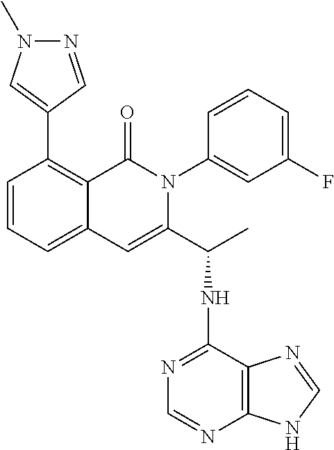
C1=CC=C2C(=C1C1=CN(C)N=C1)C(=O)N(C1=CC(F)=CC=C1)C(C(C)NC1=NC=NC3=C1N=CN3)=C2
